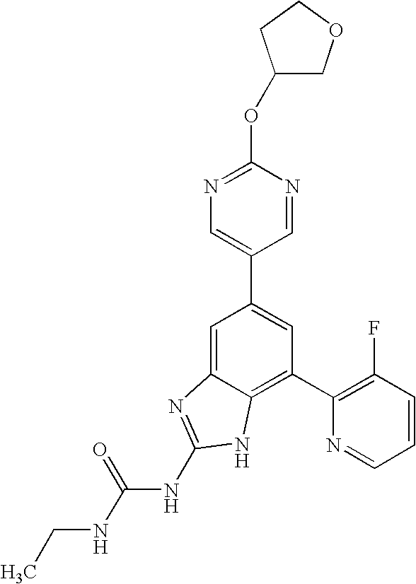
C1=C2C(=C(C3=C(F)C=CC=N3)C=C1C1=CN=C(OC3COCC3)N=C1)NC(NC(NCC)=O)=N2
